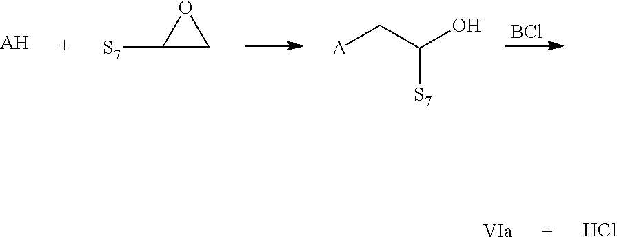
[AH].C1([S7])CO1.[A]CC(O)[S7].[BCl].Cl
